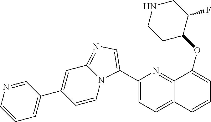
C1(C2=CN=C3C=C(C4=CC=CN=C4)C=CN32)=CC=C2C(=N1)C(OC1CCNCC1F)=CC=C2
